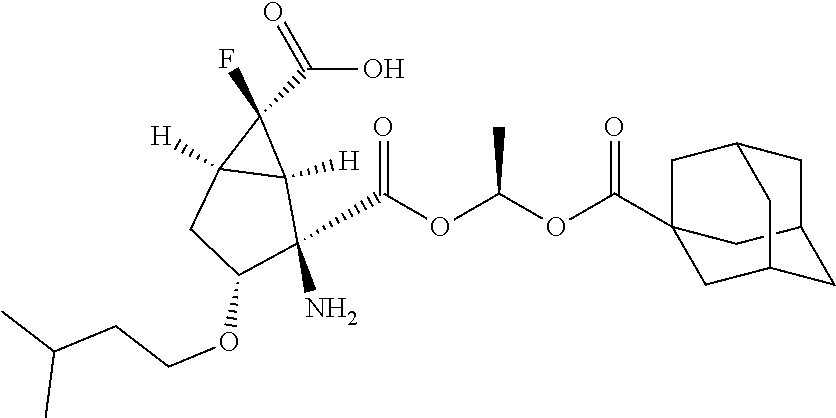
O=C(O)C1(F)C2([H])C1([H])C(N)(C(OC(OC(=O)C13CC4CC(C1)CC(C3)C4)C)=O)C(OCCC(C)C)C2
